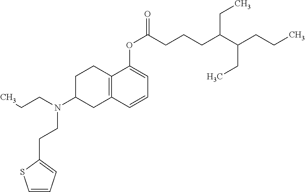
C1C2=C(CC(N(CCC)CCC3=CC=CS3)C1)C=CC=C2OC(CCCC(C(CCC)CC)CC)=O
